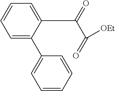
C1=CC=C(C(=O)C([OEt])=O)C(C2=CC=CC=C2)=C1
